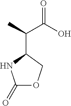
C1(=O)OCC(C(C(O)=O)C)N1
